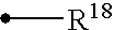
[R18]C
